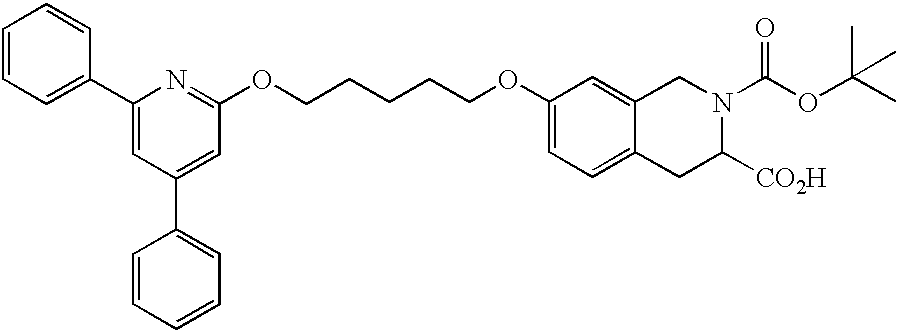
C(CCCOC1=CC=C2C(=C1)CN(C(OC(C)(C)C)=O)C([CO2H])C2)COC1=NC(C2=CC=CC=C2)=CC(C2=CC=CC=C2)=C1
